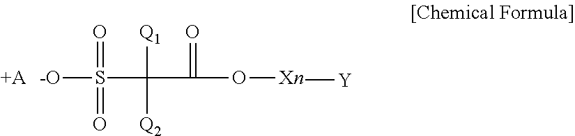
[-O]S(C(C(O[Xn][Y])=O)([Q1])[Q2])(=O)=O.[+A]
